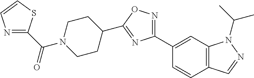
C(=O)(N1CCC(C2=NC(C3=CC4=C(C=C3)C=NN4C(C)C)=NO2)CC1)C1=NC=CS1
